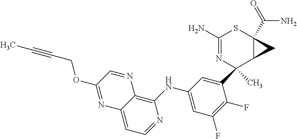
C1(C2(C)N=C(N)SC3(C(N)=O)C2C3)=CC(NC2=C3C(=CC=N2)N=C(OCC#CC)C=N3)=CC(F)=C1F
